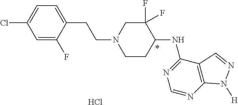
C1=C(F)C(CCN2CCC(NC3=NC=NC4=C3C=NN4[H])C(F)(F)C2)=CC=C1Cl.Cl
